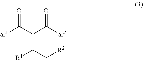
[R1]C(C[R2])C(C(=O)[ar2])C(=O)[ar1]
